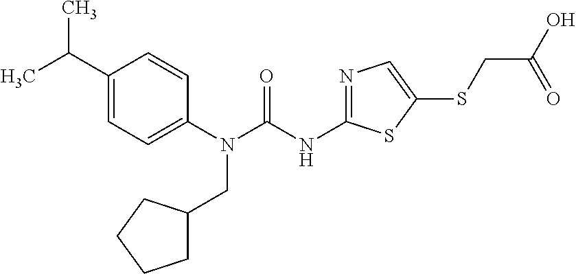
C1(N(CC2CCCC2)C(=O)NC2=NC=C(SCC(O)=O)S2)=CC=C(C(C)C)C=C1
